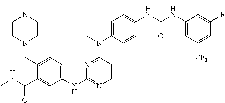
C1(CN2CCN(C)CC2)=CC=C(NC2=NC=CC(N(C)C3=CC=C(NC(NC4=CC([CF3])=CC(F)=C4)=O)C=C3)=N2)C=C1C(NC)=O
